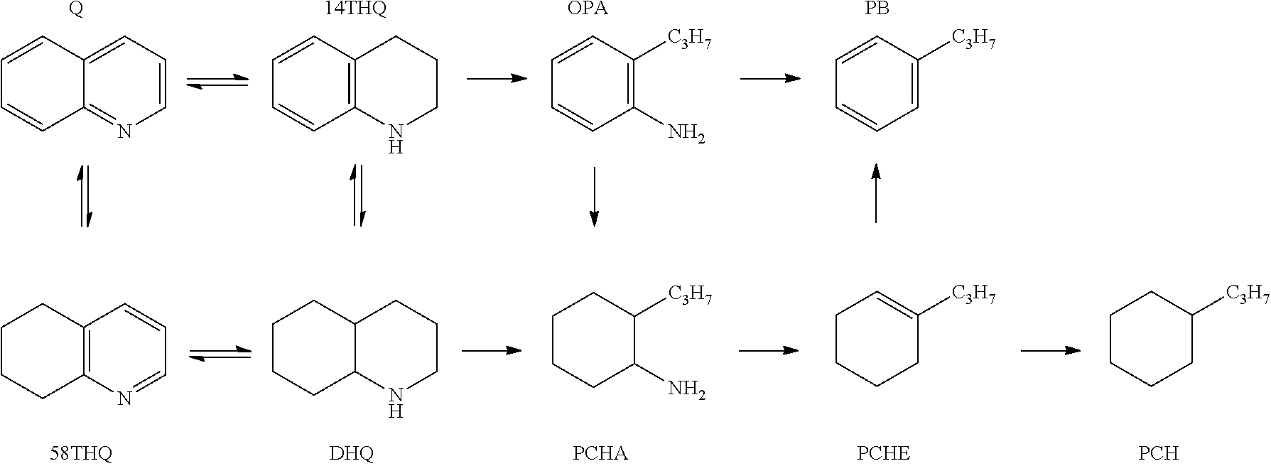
C1=CC2=CC=CN=C2C=C1.C1=CC2=C(C=C1)NCCC2.C1=CC([C3H7])=C(N)C=C1.C1=CC([C3H7])=CC=C1.[Q].[14THQ].[OPA].[PB].C1CCC2=C(C1)C=CC=N2.C1CCC2C(C1)CCCN2.C1CCC(N)C([C3H7])C1.C1CCCC([C3H7])=C1.C1CCCC([C3H7])C1.[DHQ].[PCHA].[PCHE].[PCH]
